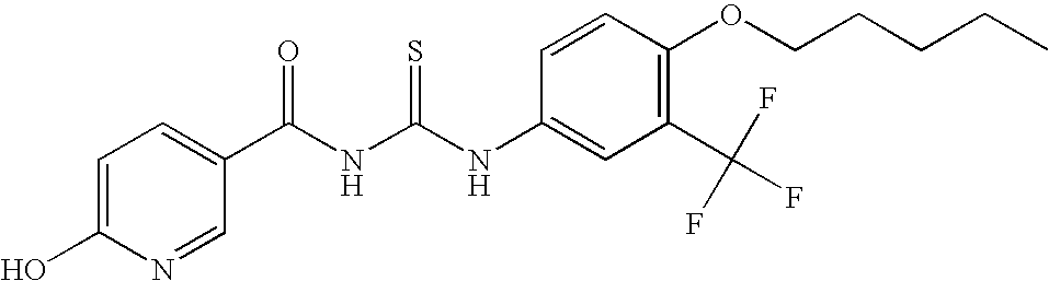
C(NC(NC1=CC(C(F)(F)F)=C(OCCCCC)C=C1)=S)(=O)C1=CC=C(O)N=C1
